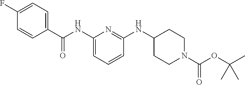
C1(F)=CC=C(C(NC2=CC=CC(NC3CCN(C(OC(C)(C)C)=O)CC3)=N2)=O)C=C1
